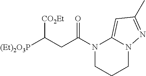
N1(C(CC([(Et)2O3P])[CO2Et])=O)CCCN2C1=CC(C)=N2
